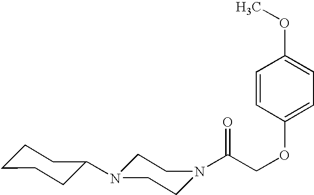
C(COC1=CC=C(OC)C=C1)(=O)N1CCN(C2CCCCC2)CC1
